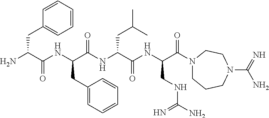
NC(C(NC(C(NC(C(NC(CNC(N)=N)C(N1CCCN(C(=N)N)CC1)=O)=O)CC(C)C)=O)CC1=CC=CC=C1)=O)CC1=CC=CC=C1
